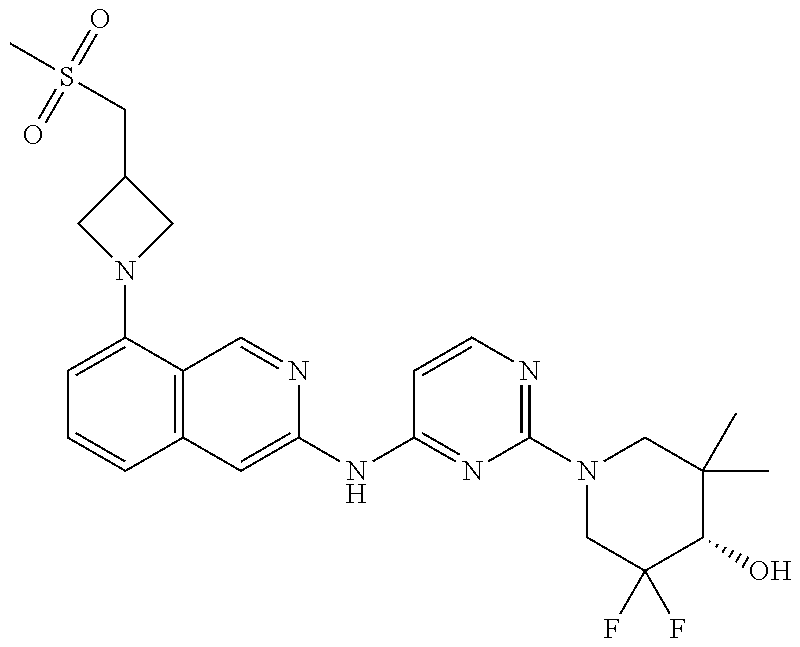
C1=C(N2CC(CS(C)(=O)=O)C2)C2=C(C=C1)C=C(NC1=NC(N3CC(F)(F)C(O)C(C)(C)C3)=NC=C1)N=C2
